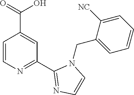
C1=CN=C(C2=NC=CN2CC2=CC=CC=C2[NC])C=C1C(=O)O
